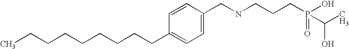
C(CCCCCCC1=CC=C(CNCCCP(=O)(O)C(C)O)C=C1)CC
